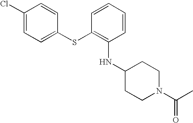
C1(Cl)=CC=C(SC2=C(NC3CCN(C(=O)C)CC3)C=CC=C2)C=C1
